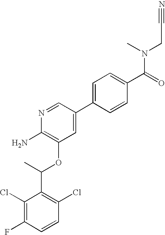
C1(Cl)=C(F)C=CC(Cl)=C1C(C)OC1=C(N)N=CC(C2=CC=C(C(=O)N(C)CC#N)C=C2)=C1
